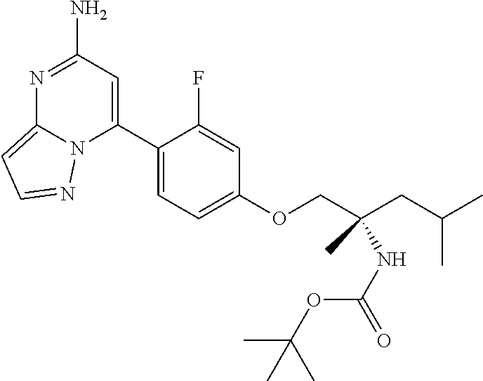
O(C1=CC=C(C2=CC(N)=NC3=CC=NN23)C(F)=C1)CC(CC(C)C)(C)NC(=O)OC(C)(C)C
